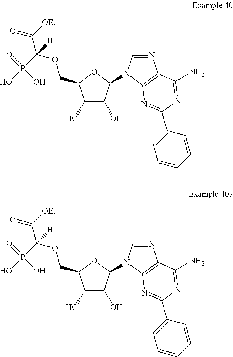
C1=CC(C2=NC3=C(N=CN3C3C(O)C(O)C(COC(C(=O)[OEt])([H])P(O)(=O)O)O3)C(N)=N2)=CC=C1.C1=CC(C2=NC3=C(N=CN3C3C(O)C(O)C(COC(C(=O)[OEt])([H])P(O)(=O)O)O3)C(N)=N2)=CC=C1
